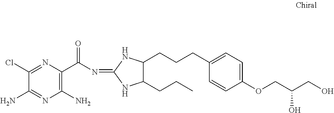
C1(Cl)=NC(C(N=C2NC(CCC)C(CCCC3=CC=C(OCC(CO)O)C=C3)N2)=O)=C(N)N=C1N
